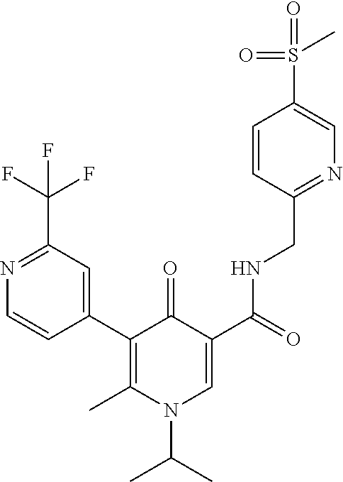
C1=CC(C2=C(C)N(C(C)C)C=C(C(=O)NCC3=NC=C(S(C)(=O)=O)C=C3)C2=O)=CC(C(F)(F)F)=N1
